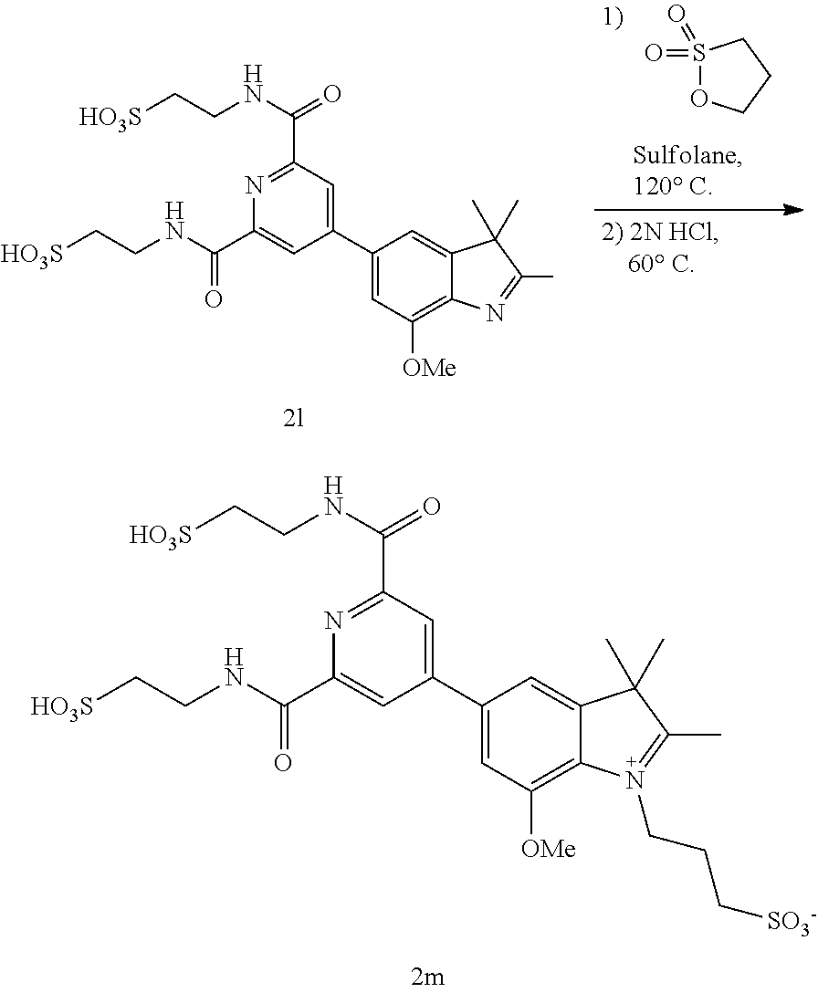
N1=C(C(NCC[HO3S])=O)C=C(C2=CC([OMe])=C3C(=C2)C(C)(C)C(C)=N3CCC[SO3-])C=C1C(NCC[HO3S])=O.N1=C(C(NCC[HO3S])=O)C=C(C2=CC([OMe])=C3C(=C2)C(C)(C)C(C)=N3)C=C1C(NCC[HO3S])=O.S1(=O)(=O)OCCC1
